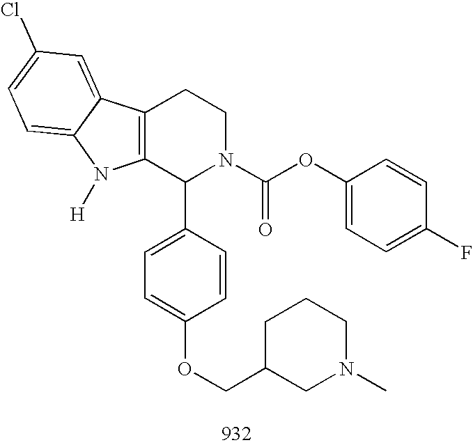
C12=C(C(C3=CC=C(OCC4CN(C)CCC4)C=C3)N(C(OC3=CC=C(F)C=C3)=O)CC1)N([H])C1=CC=C(Cl)C=C21
